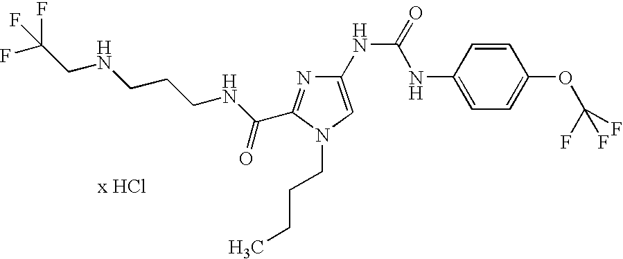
C1(NC(=O)NC2=CC=C(OC(F)(F)F)C=C2)=CN(CCCC)C(C(NCCCNCC(F)(F)F)=O)=N1
